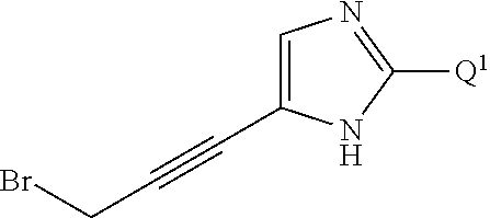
C1=C(C#CCBr)NC([Q1])=N1
